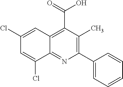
C12=C(C(=O)O)C(C)=C(C3=CC=CC=C3)N=C1C(Cl)=CC(Cl)=C2
